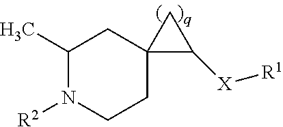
C1(C)N([R2])CCC2(C1)C([X][R1])C2
